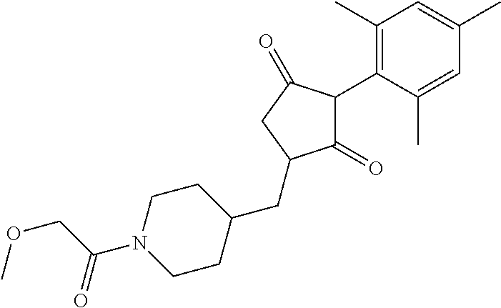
C1(=O)C(C2=C(C)C=C(C)C=C2C)C(=O)CC1CC1CCN(C(COC)=O)CC1
